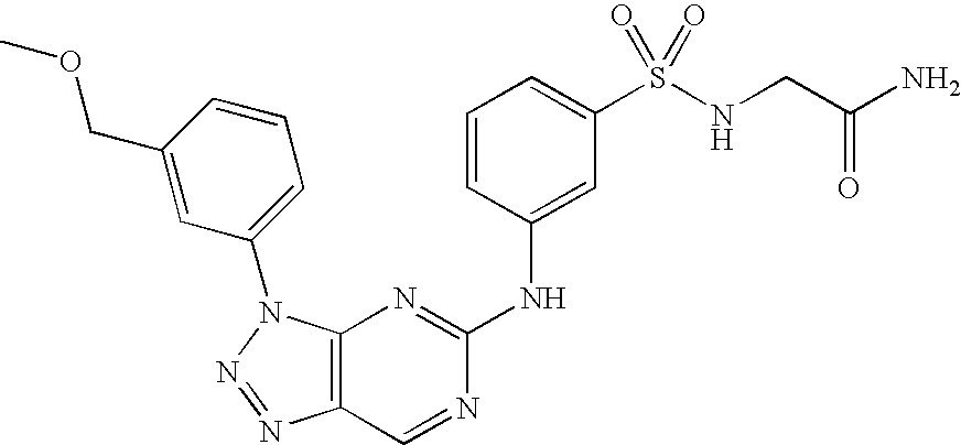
C12=C(N(C3=CC=CC(COC)=C3)N=N1)N=C(NC1=CC(S(NCC(=O)N)(=O)=O)=CC=C1)N=C2
